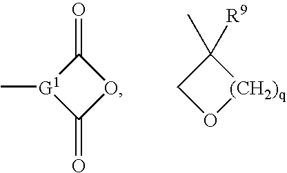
C[G1]1C(=O)OC1=O.C1O[(CH2)q]C1(C)[R9]
